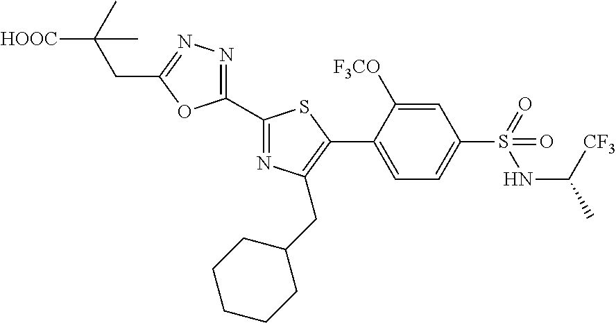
C1(C2=NC(CC3CCCCC3)=C(C3=CC=C(S(=O)(NC([CF3])C)=O)C=C3[F3CO])S2)=NN=C(CC(C)([HOOC])C)O1
